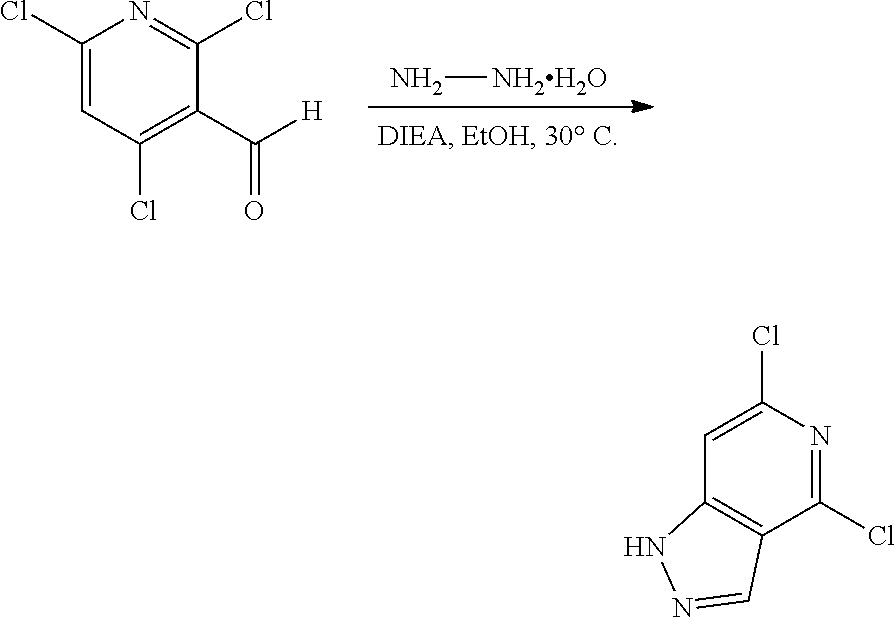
N[NH2H2O].C1(Cl)=CC(Cl)=C(C(=O)[H])C(Cl)=N1.C12=C(C(Cl)=NC(Cl)=C1)C=NN2
